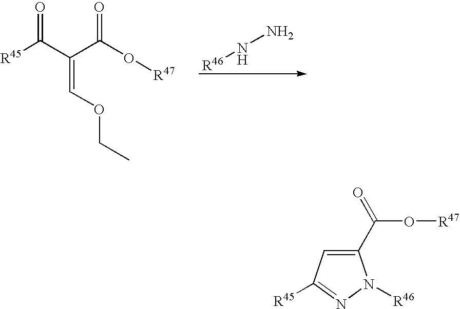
[R45]C(C(C(O[R47])=O)=COCC)=O.[R46]NN.C1(C(=O)O[R47])=CC([R45])=NN1[R46]
